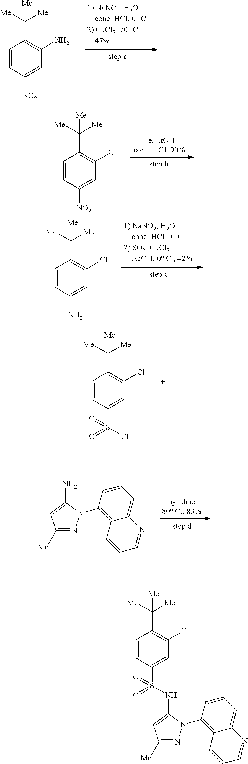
C1=CC([NO2])=CC(N)=C1C([Me])([Me])[Me].C1=CC([NO2])=CC(Cl)=C1C([Me])([Me])[Me].C1=CC(N)=CC(Cl)=C1C([Me])([Me])[Me].C1=CC(S(Cl)(=O)=O)=CC(Cl)=C1C([Me])([Me])[Me].C1([Me])=NN(C2=C3C(=CC=C2)N=CC=C3)C(N)=C1.C1=CC(S(NC2=CC([Me])=NN2C2=C3C(=CC=C2)N=CC=C3)(=O)=O)=CC(Cl)=C1C([Me])([Me])[Me]
